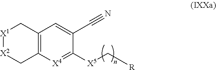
[X1]1[X2]CC2=C(C1)C=C(C#N)C([X5]C[R])=[X4]2
